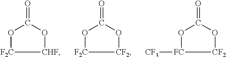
O=C1O[CF2][FC]([CF3])O1.O=C1O[CHF][F2C]O1.O=C1O[CF2][F2C]O1
